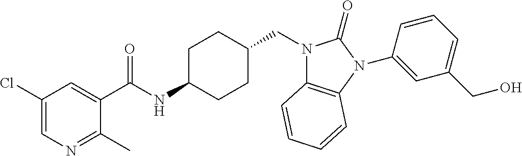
C1(Cl)=CN=C(C)C(C(NC2CCC(CN3C4=C(N(C5=CC(CO)=CC=C5)C3=O)C=CC=C4)CC2)=O)=C1
